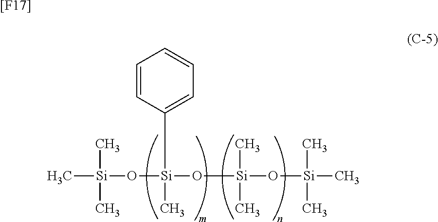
C[Si](C)(C)O[Si](O[Si](O[Si](C)(C)C)(C)C)(C1=CC=CC=C1)C.[[F17]]
